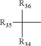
[R35]C(C)([R34])[R36]
